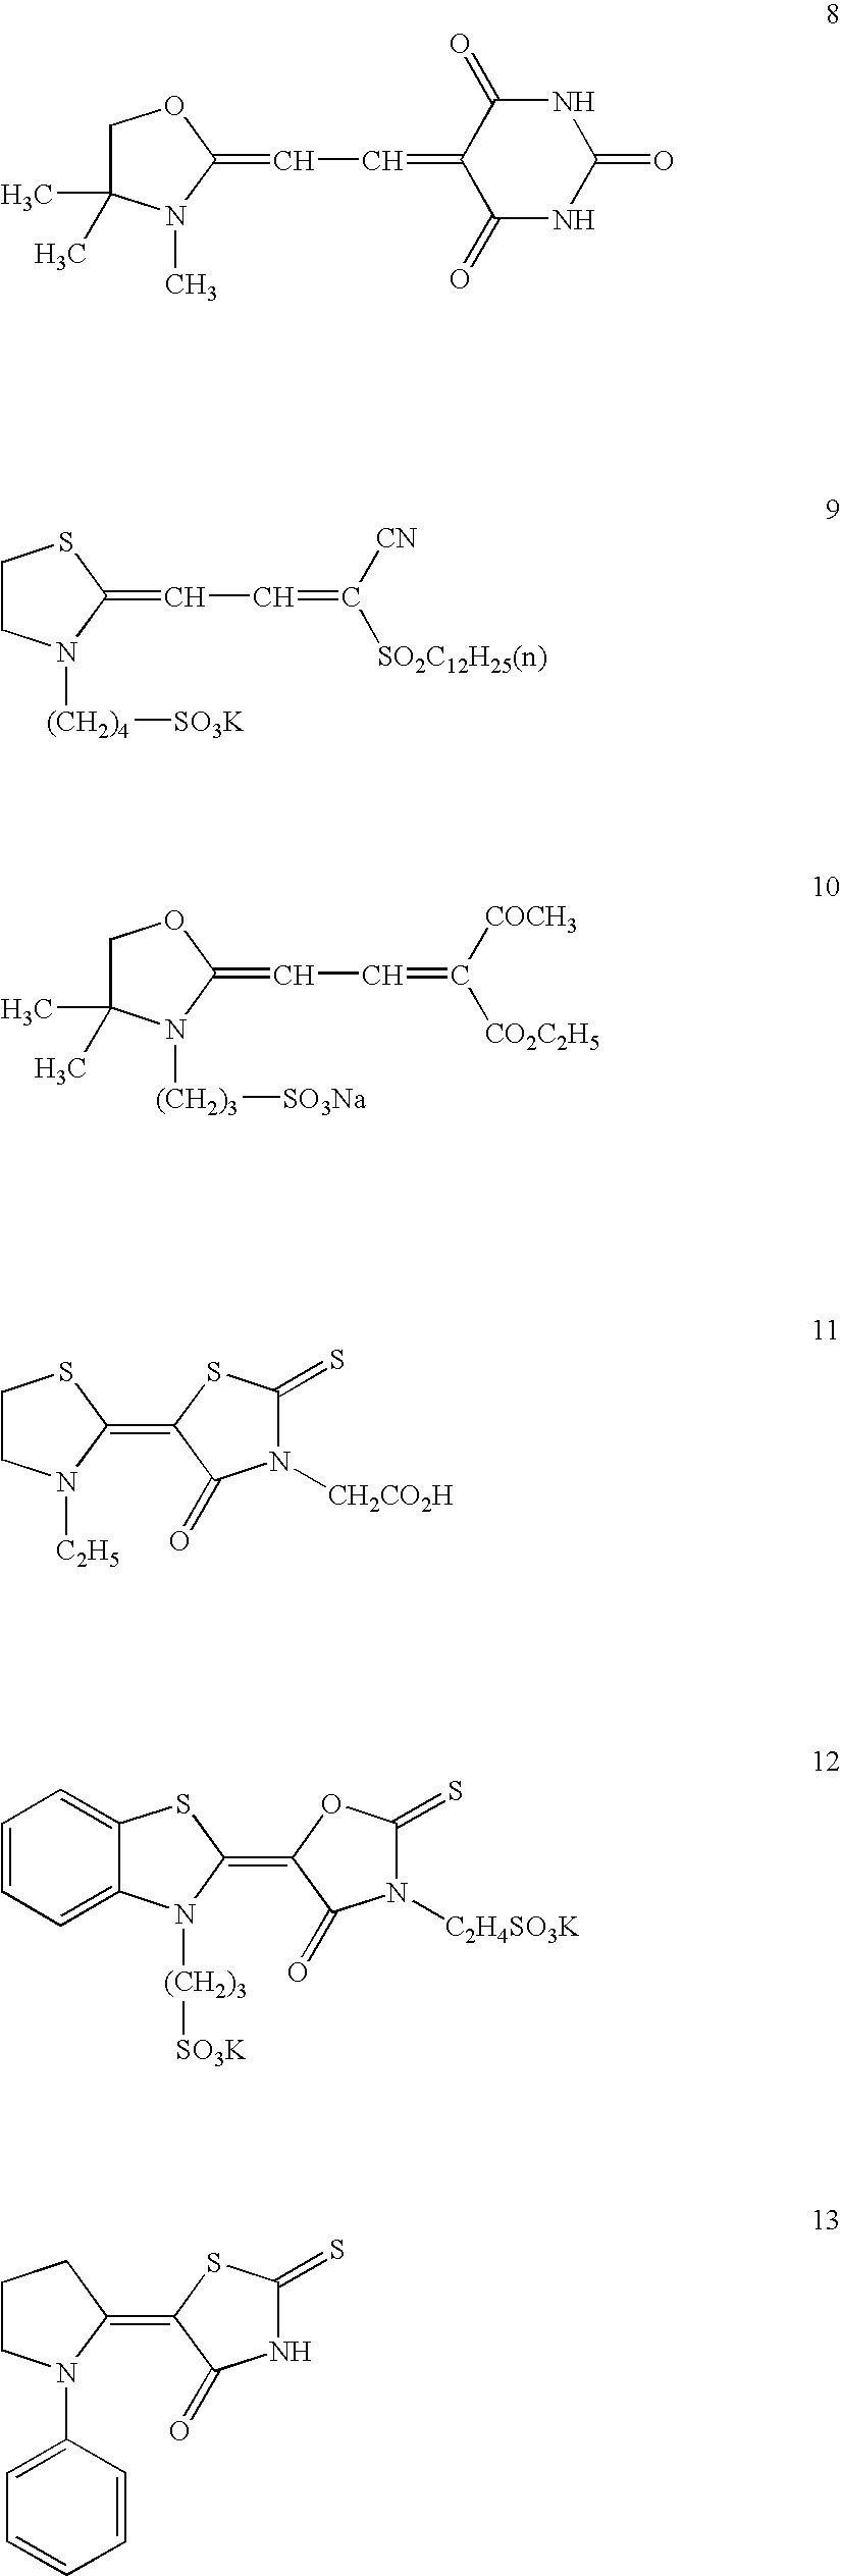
C1C(C)(C)N(C)C(=CC=C2C(=O)NC(=O)NC2=O)O1.C1CN([(CH2)4][SO3K])C(=CC=C([SO2C12H25(n)])[CN])S1.C1C(C)(C)N([(CH2)3][SO3Na])C(=CC=C([CO2C2H5])[COCH3])O1.C1CN([C2H5])C(=C2SC(=S)N([CH2CO2H])C2=O)S1.C12=CC=CC=C1N([(CH2)3][SO3K])C(=C1OC(=S)N([C2H4SO3K])C1=O)S2.C1CN(C2=CC=CC=C2)C(=C2SC(=S)NC2=O)C1
